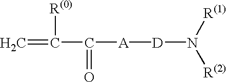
C=C(C([A][D]N([R(2)])[R(1)])=O)[R(0)]
